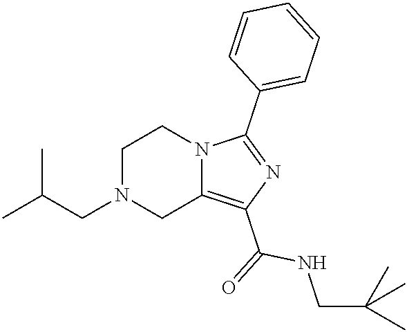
C1N(CC(C)C)CC2=C(C(=O)NCC(C)(C)C)N=C(C3=CC=CC=C3)N2C1
